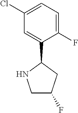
C1=C(C2NCC(F)C2)C(F)=CC=C1Cl
